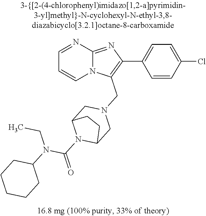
C1=CC(Cl)=CC=C1C1=C(CN2CC3N(C(=O)N(C4CCCCC4)CC)C(C2)CC3)N2C(=N1)N=CC=C2
